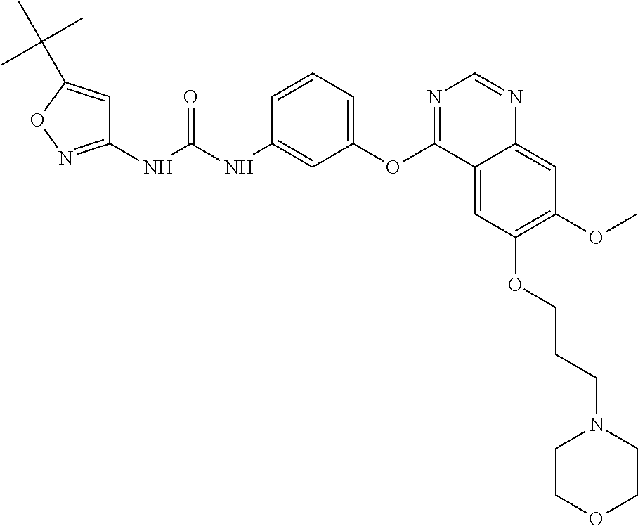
C1(NC(NC2=CC(OC3=NC=NC4=CC(OC)=C(OCCCN5CCOCC5)C=C34)=CC=C2)=O)=NOC(C(C)(C)C)=C1
